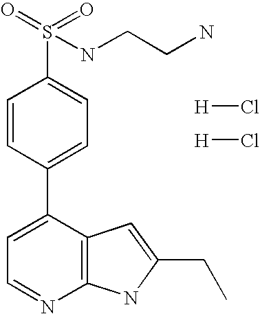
C1=C(C2=CC=C(S(=O)(=O)NCCN)C=C2)C2=C(N=C1)NC(CC)=C2.[H]Cl.[H]Cl
